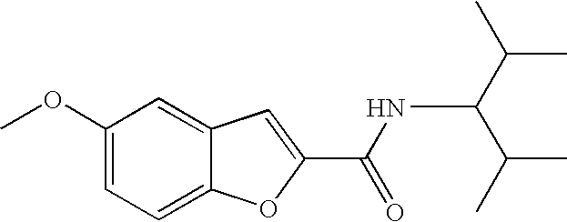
C1(OC)=CC=C2C(=C1)C=C(C(=O)NC(C(C)C)C(C)C)O2
